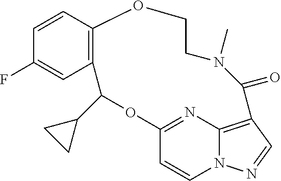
C1=CC2=C(C=C1F)C(C1CC1)OC1=NC3=C(C=NN3C=C1)C(=O)N(C)CCO2
